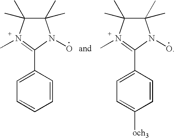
C1=C(C2=N(C)C(C)(C)C(C)(C)N2O)C=CC=C1.C1=C(C2=N(C)C(C)(C)C(C)(C)N2O)C=CC([och3])=C1
